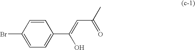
C1=C(Br)C=CC(C(O)=CC(=O)C)=C1
